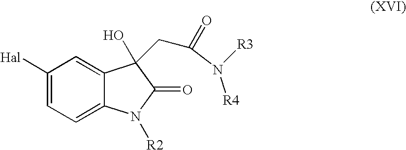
C1=C2C(=CC([Hal])=C1)C(O)(CC(N([R3])[R4])=O)C(=O)N2[R2]
